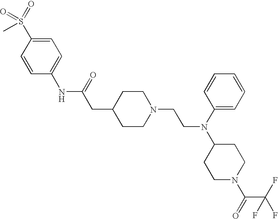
C1(NC(=O)CC2CCN(CCN(C3CCN(C(=O)C(F)(F)F)CC3)C3=CC=CC=C3)CC2)=CC=C(S(=O)(=O)C)C=C1
